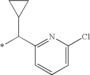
C1(C(*)C2CC2)=NC(Cl)=CC=C1
